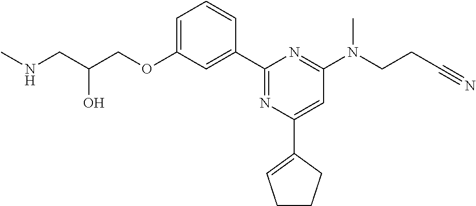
C1=C(OCC(CNC)O)C=C(C2=NC(C3=CCCC3)=CC(N(CCC#N)C)=N2)C=C1
